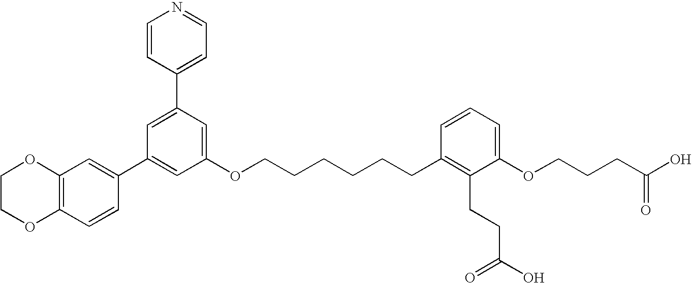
C1=C(C2=CC=NC=C2)C=C(OCCCCCCC2=C(CCC(O)=O)C(OCCCC(O)=O)=CC=C2)C=C1C1=CC2=C(C=C1)OCCO2
